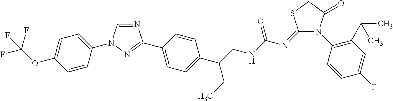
N1=CN(C2=CC=C(OC(F)(F)F)C=C2)N=C1C1=CC=C(C(CNC(N=C2SCC(=O)N2C2=C(C(C)C)C=C(F)C=C2)=O)CC)C=C1
